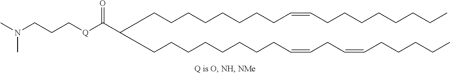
C(CCCCCCCC=CCCCCCCCC)C(CCCCCCCCC=CCC=CCCCCC)C([Q]CCCN(C)C)=O
